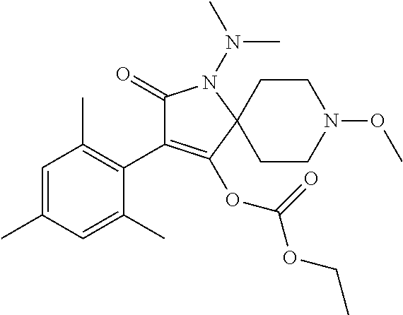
C1(=O)C(C2=C(C)C=C(C)C=C2C)=C(OC(OCC)=O)C2(N1N(C)C)CCN(OC)CC2
